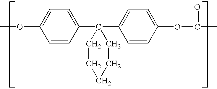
C1=CC(C2(C3=CC=C(OC(=O)C)C=C3)CCCCC2)=CC=C1OC
